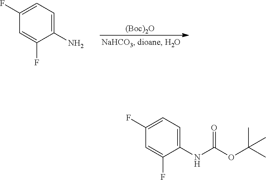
[(Boc)2O].C1(F)=CC=C(N)C(F)=C1.C1(F)=CC=C(NC(OC(C)(C)C)=O)C(F)=C1
